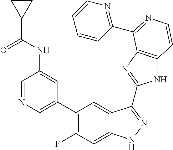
C1=C(C2=C(F)C=C3C(=C2)C(C2=NC4=C(N2)C=CN=C4C2=NC=CC=C2)=NN3)C=C(NC(C2CC2)=O)C=N1
